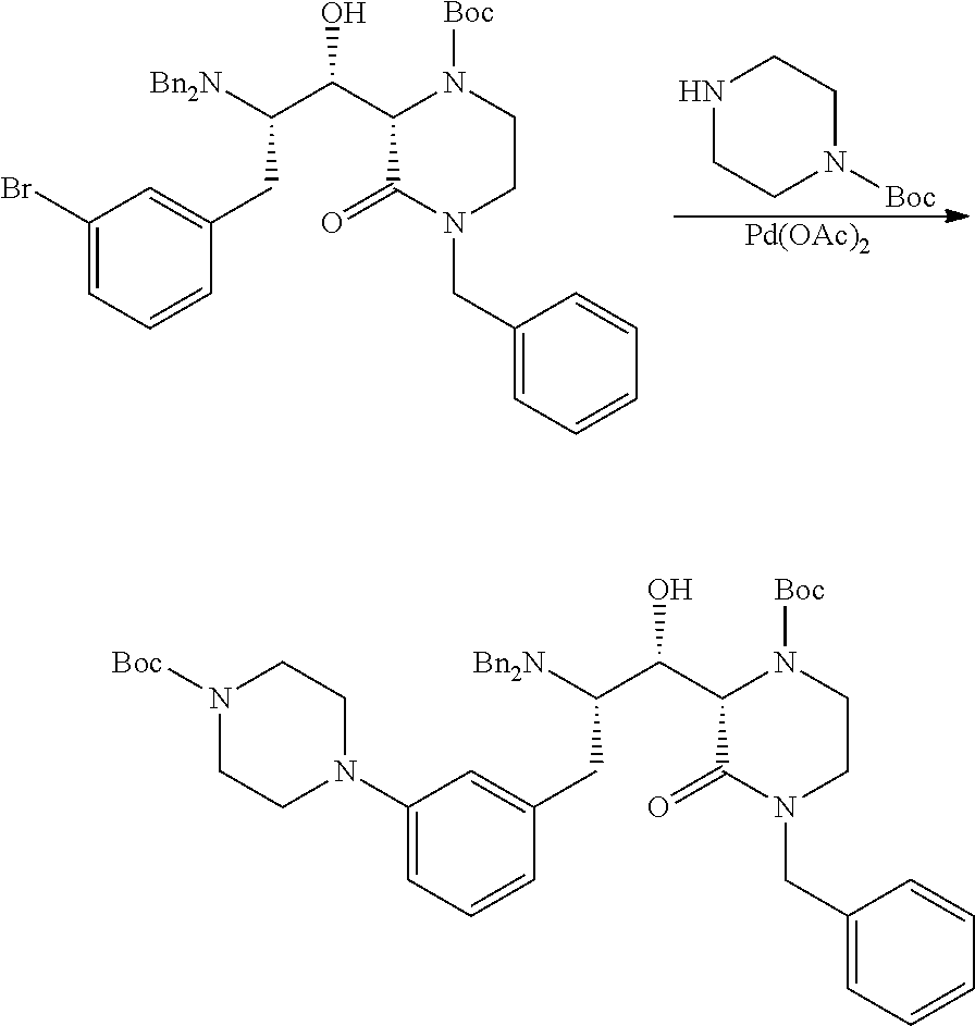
N1CCN([Boc])CC1.[Pd(OAc)2].C1(Br)=CC=CC(CC(C(C2C(=O)N(CC3=CC=CC=C3)CCN2[Boc])O)[Bn2N])=C1.C1(N2CCN([Boc])CC2)=CC=CC(CC(C(C2C(=O)N(CC3=CC=CC=C3)CCN2[Boc])O)[Bn2N])=C1
